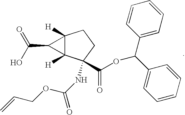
C12([H])C([H])(C(NC(=O)OCC=C)(C(OC(C3=CC=CC=C3)C3=CC=CC=C3)=O)CC1)C2C(O)=O
